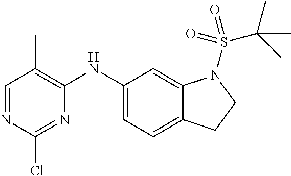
C1=NC(Cl)=NC(NC2=CC=C3C(=C2)N(S(=O)(C(C)(C)C)=O)CC3)=C1C
